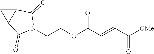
[OMe]C(C=CC(OCCN1C(=O)C2C(C1=O)C2)=O)=O
